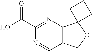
C12=C(N=C(C(O)=O)N=C1)C1(OC2)CCC1
